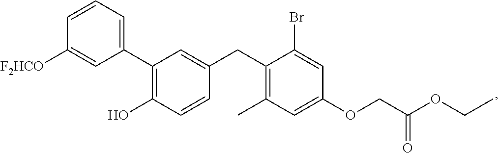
C1(C2=C(O)C=CC(CC3=C(C)C=C(OCC(OCC)=O)C=C3Br)=C2)=CC=CC([F2HCO])=C1
